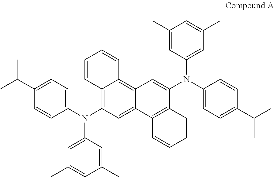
C1=CC(N(C2=CC(C)=CC(C)=C2)C2=C3C(=C4C(=C2)C2=C(C(N(C5=CC=C(C(C)C)C=C5)C5=CC(C)=CC(C)=C5)=C4)C=CC=C2)C=CC=C3)=CC=C1C(C)C
